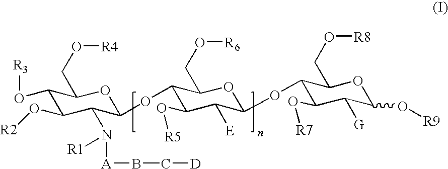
C1(O[R3])C(O[R2])C(N([R1])[A]BC[D])C(OC2C(O[R5])C([E])C(OC3C(O[R7])C([G])C(O[R9])OC3CO[R8])OC2CO[R6])OC1CO[R4]
